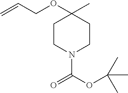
C1CN(C(=O)OC(C)(C)C)CCC1(C)OCC=C
